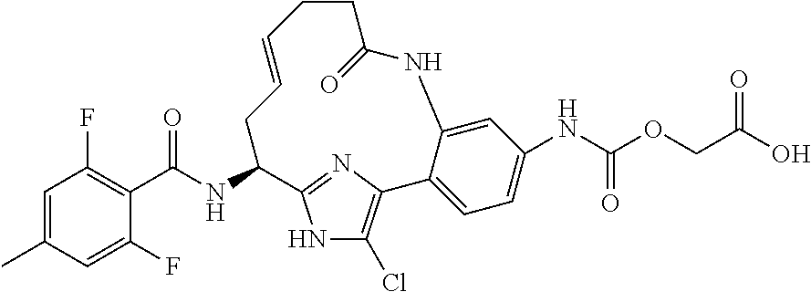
C1=C(C)C=C(F)C(C(NC2CC=CCCC(=O)NC3=CC(NC(=O)OCC(O)=O)=CC=C3C3=C(Cl)NC2=N3)=O)=C1F
